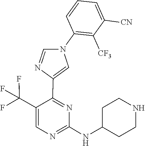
C1(NC2CCNCC2)=NC=C(C(F)(F)F)C(C2=CN(C3=C([CF3])C([CN])=CC=C3)C=N2)=N1
